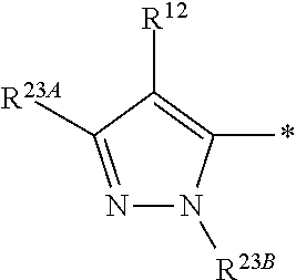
N1=C([R23A])C([R12])=C(*)N1[R23B]
